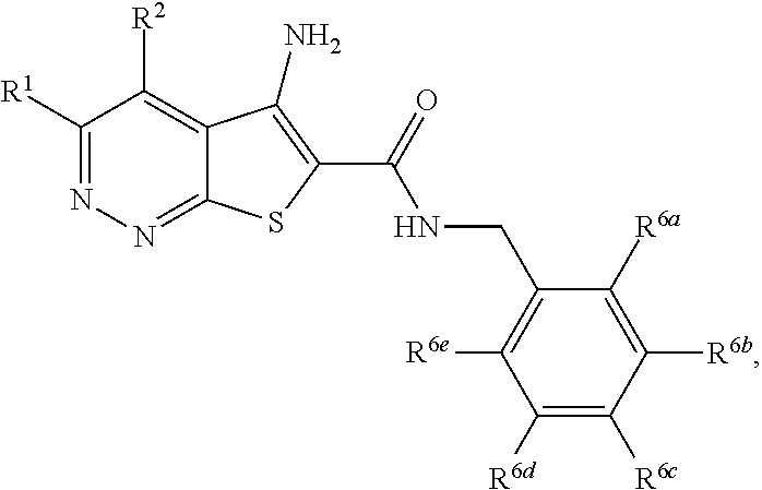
C1([R1])=NN=C2C(=C1[R2])C(N)=C(C(=O)NCC1=C([R6e])C([R6d])=C([R6c])C([R6b])=C1[R6a])S2
